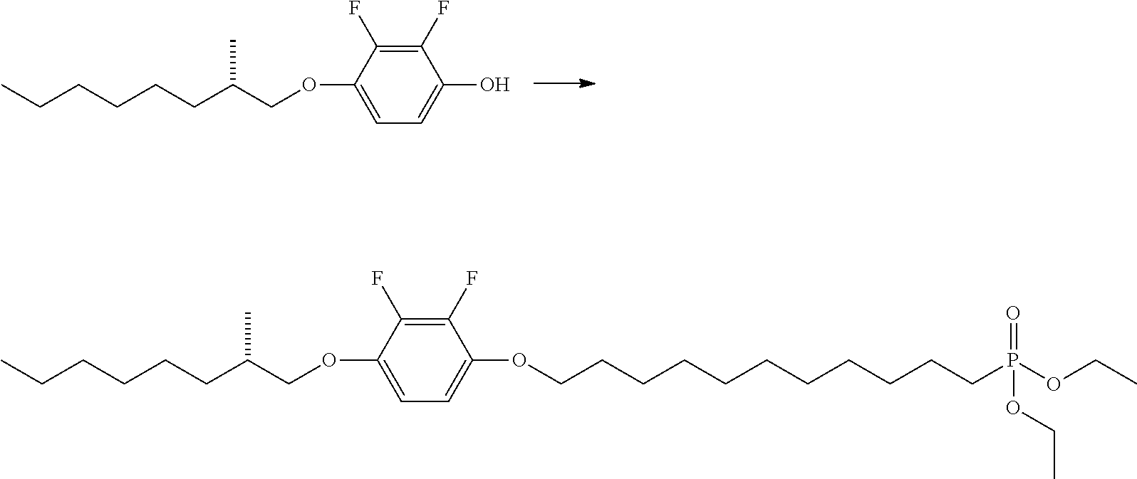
CCCCCCC(COC1=CC=C(O)C(F)=C1F)C.CCCCCCC(COC1=CC=C(OCCCCCCCCCCCP(=O)(OCC)OCC)C(F)=C1F)C
